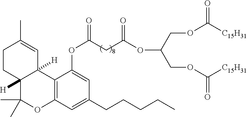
C12=C(C=C(CCCCC)C=C1OC(CC(OC(COC([C15H31])=O)COC([C15H31])=O)=O)=O)OC(C)(C)C1([H])C2([H])C=C(C)CC1
